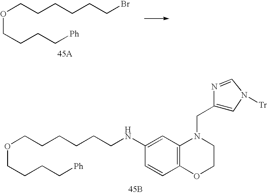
O(CCCCCCBr)CCCC[Ph].[45A].[45B].C1=CC2=C(C=C1NCCCCCCOCCCC[Ph])N(CC1=CN([Tr])C=N1)CCO2
